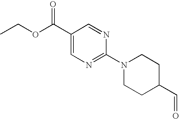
C1(C(OCC)=O)=CN=C(N2CCC(C=O)CC2)N=C1
